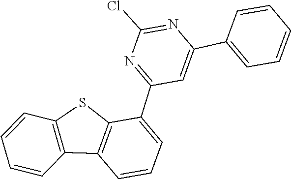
C1(Cl)=NC(C2=CC=CC=C2)=CC(C2=CC=CC3=C2SC2=C3C=CC=C2)=N1
